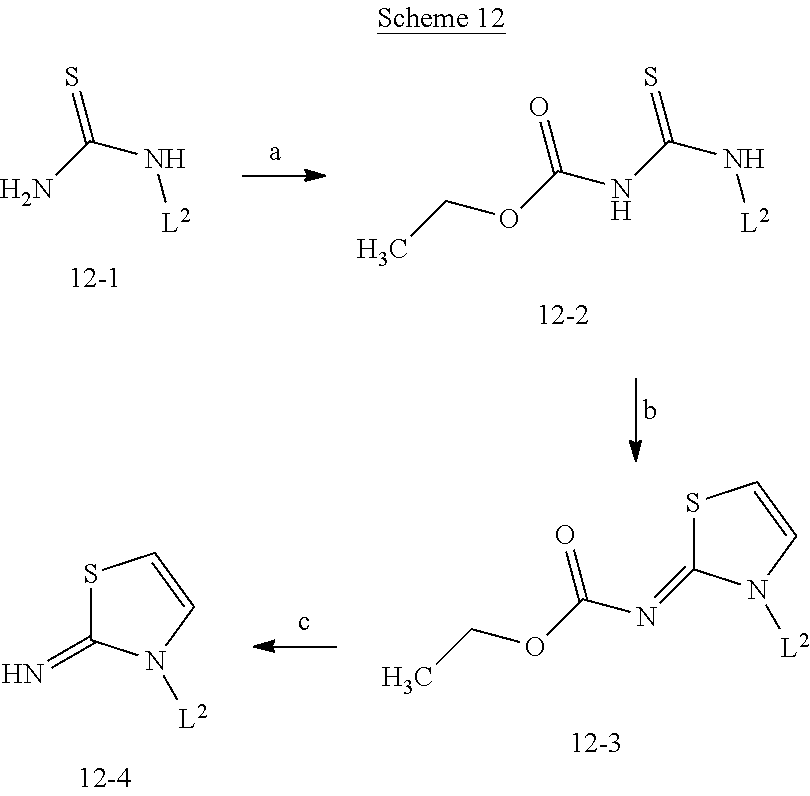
S=C(N)N[L2].S=C(NC(OCC)=O)N[L2].S1C(=NC(OCC)=O)N([L2])C=C1.S1C(=N)N([L2])C=C1
